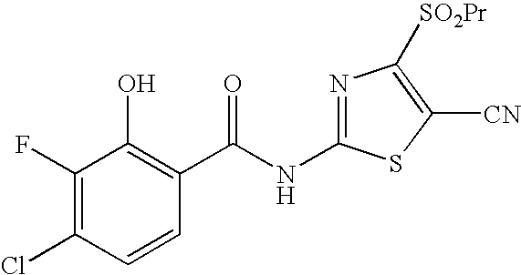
C1(F)=C(Cl)C=CC(C(NC2=NC([SO2Pr])=C([CN])S2)=O)=C1O
